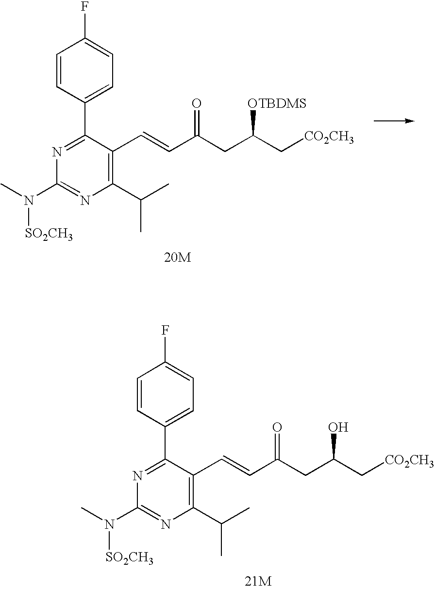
C1=CC(C2=NC(N(C)[SO2CH3])=NC(C(C)C)=C2C=CC(CC(C[CO2CH3])O)=O)=CC=C1F.C1=CC(C2=NC(N(C)[SO2CH3])=NC(C(C)C)=C2C=CC(CC(C[CO2CH3])[OTBDMS])=O)=CC=C1F
